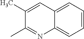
C1=CC=C2C(=C1)N=C(C)C(C)=C2
